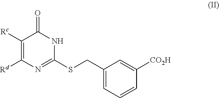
C1([Rc])=C([Rd])N=C(SCC2=CC=CC([CO2H])=C2)NC1=O
